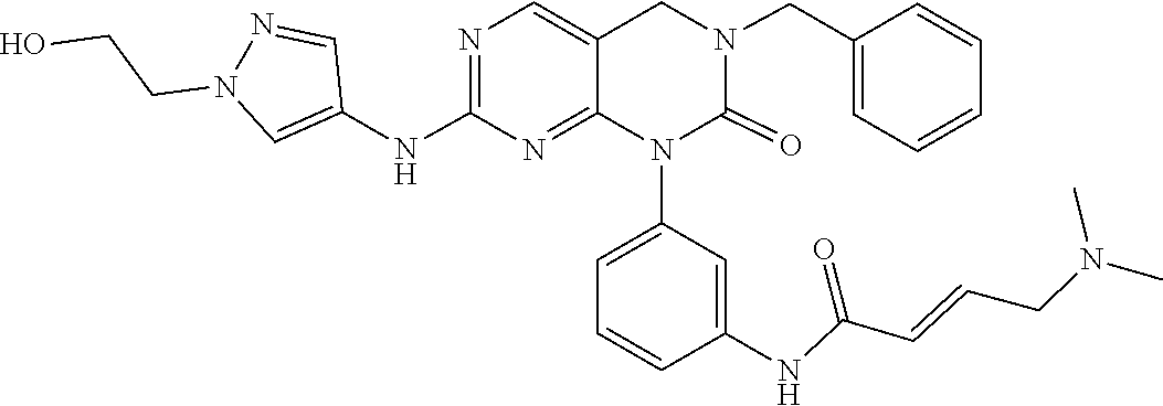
C(=CCN(C)C)C(NC1=CC(N2C(=O)N(CC3=CC=CC=C3)CC3=CN=C(NC4=CN(CCO)N=C4)N=C23)=CC=C1)=O
